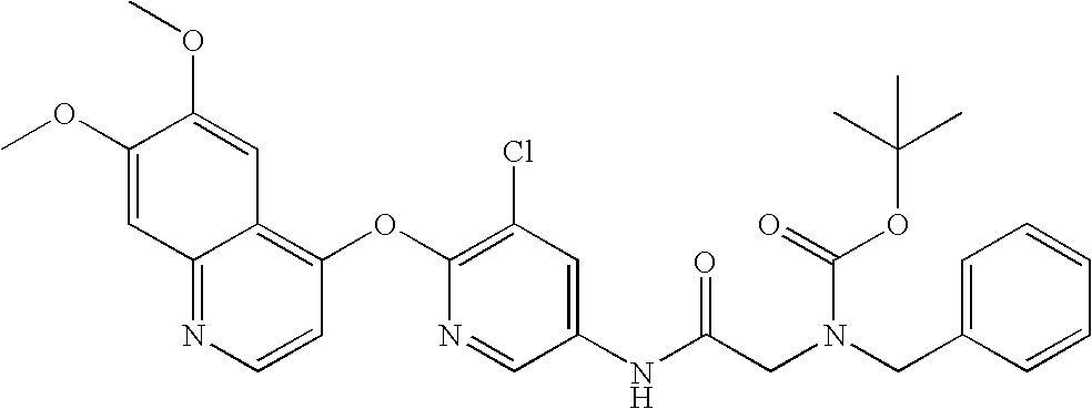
C1(OC)=CC2=NC=CC(OC3=C(Cl)C=C(NC(CN(CC4=CC=CC=C4)C(=O)OC(C)(C)C)=O)C=N3)=C2C=C1OC
